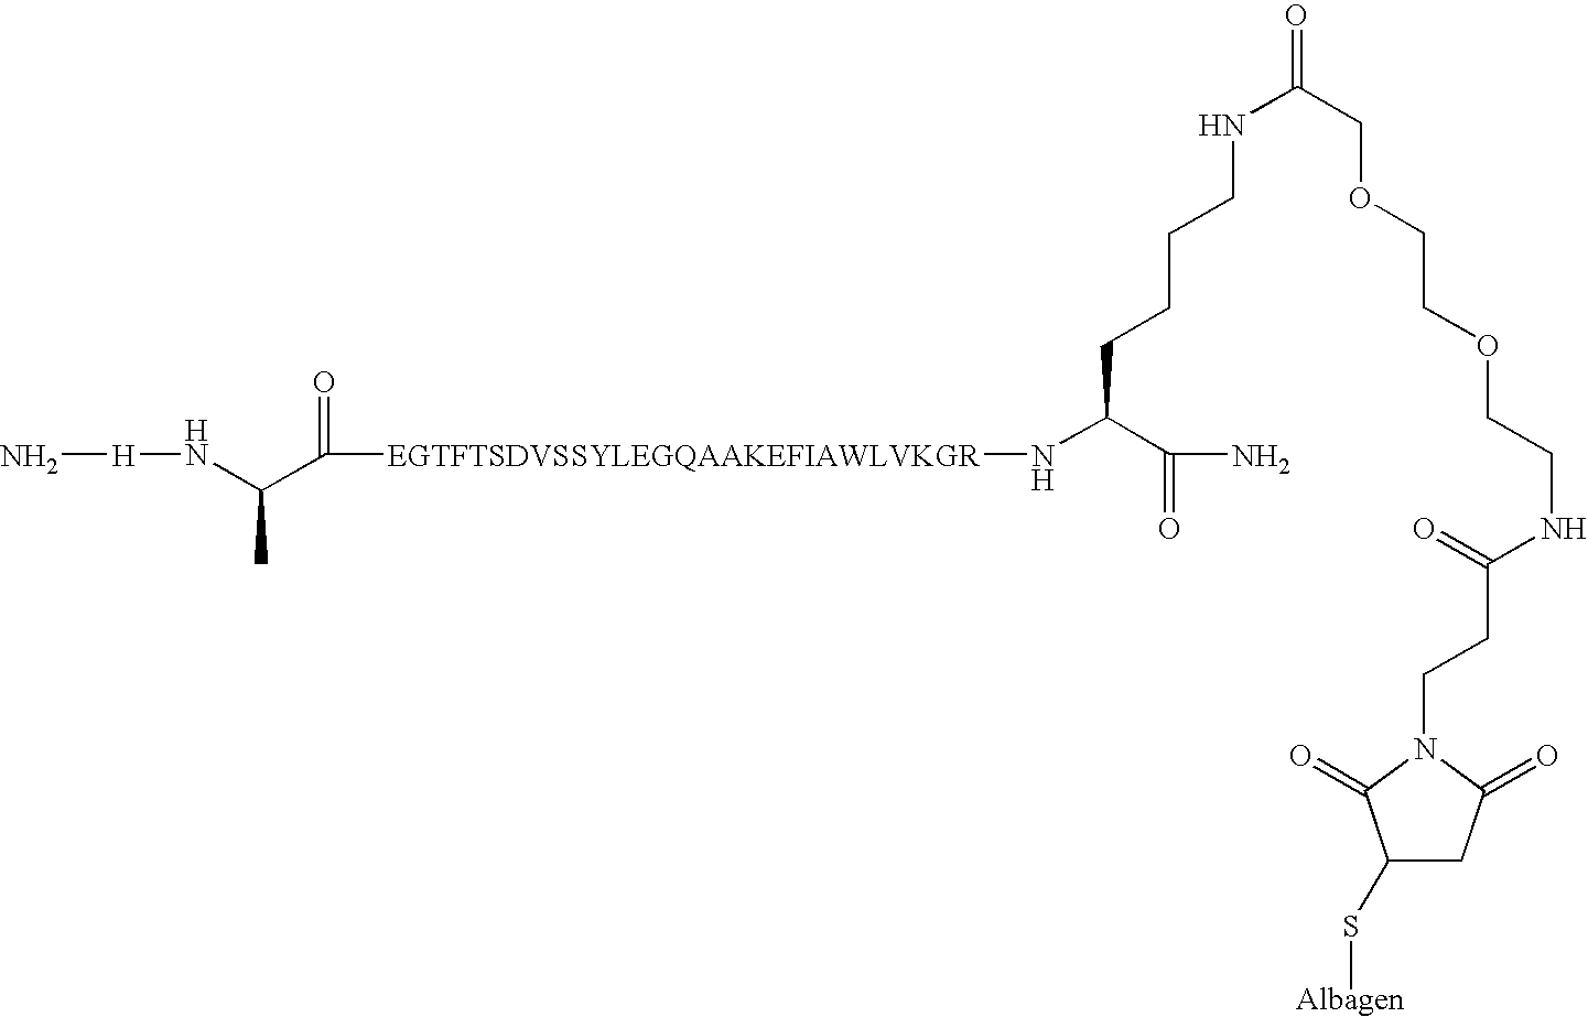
N[H]NC(C(=O)[EGTFTSDVSSYLEGQAAKEFIAWLVKGR]NC(C(=O)N)CCCCNC(COCCOCCNC(=O)CCN1C(=O)CC(S[Albagen])C1=O)=O)C
